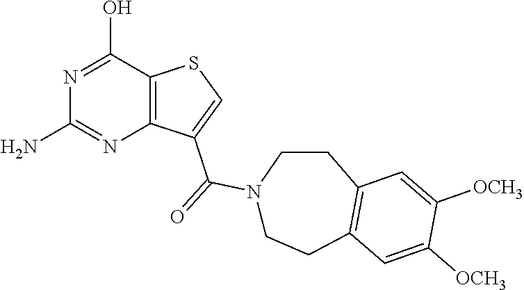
C1(N)=NC2=C(C(O)=N1)SC=C2C(=O)N1CCC2=C(CC1)C=C([OCH3])C([OCH3])=C2
